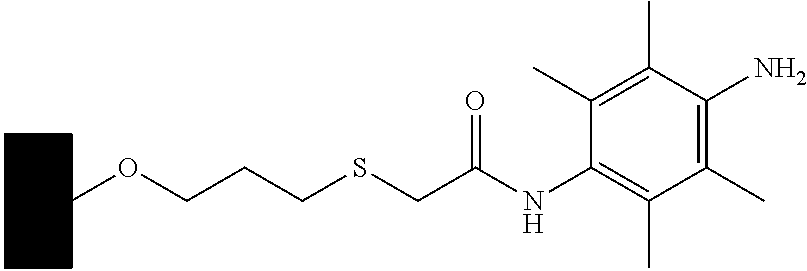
C1CCCC(OCCCSCC(NC2=C(C)C(C)=C(N)C(C)=C2C)=O)C1
